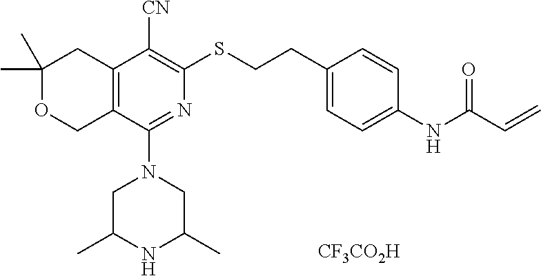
C1(C)(C)OCC2=C(C1)C([CN])=C(SCCC1=CC=C(NC(C=C)=O)C=C1)N=C2N1CC(C)NC(C)C1.[CF3CO2H]
